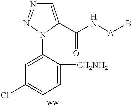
C1=C(N2C(C(N[A]B)=O)=CN=N2)C([CH2NH2])=CC=C1Cl
